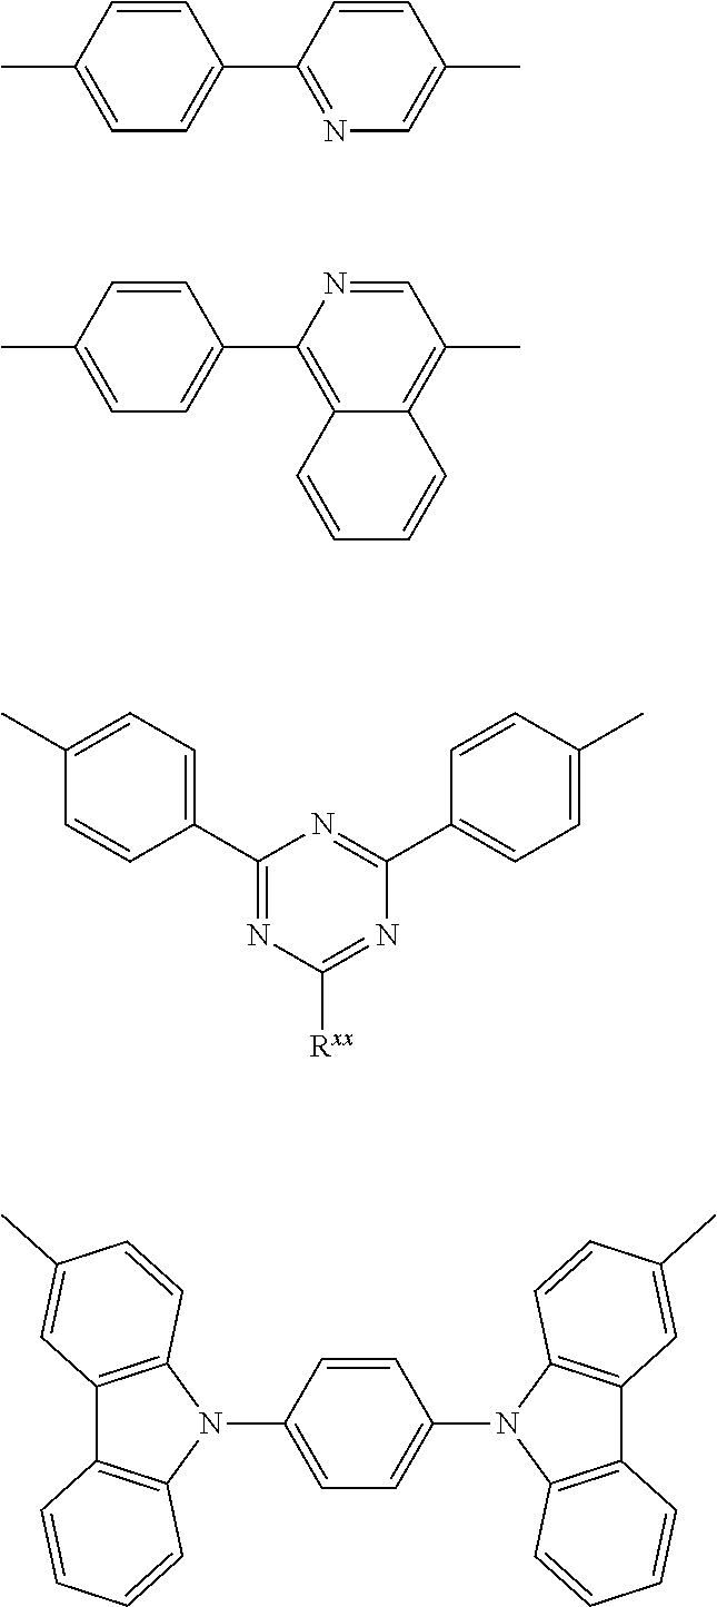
C1(C)=CC=C(C2=NC=C(C)C=C2)C=C1.C1(C)=CC=C(C2=C3C(=C(C)C=N2)C=CC=C3)C=C1.C1(C2=CC=C(C)C=C2)=NC([Rxx])=NC(C2=CC=C(C)C=C2)=N1.C1(N2C3=C(C4=C2C=CC=C4)C=C(C)C=C3)=CC=C(N2C3=C(C4=C2C=CC(C)=C4)C=CC=C3)C=C1
